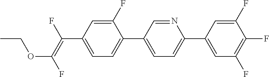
C1(F)=CC(C(=C(F)OCC)F)=CC=C1C1=CC=C(C2=CC(F)=C(F)C(F)=C2)N=C1
